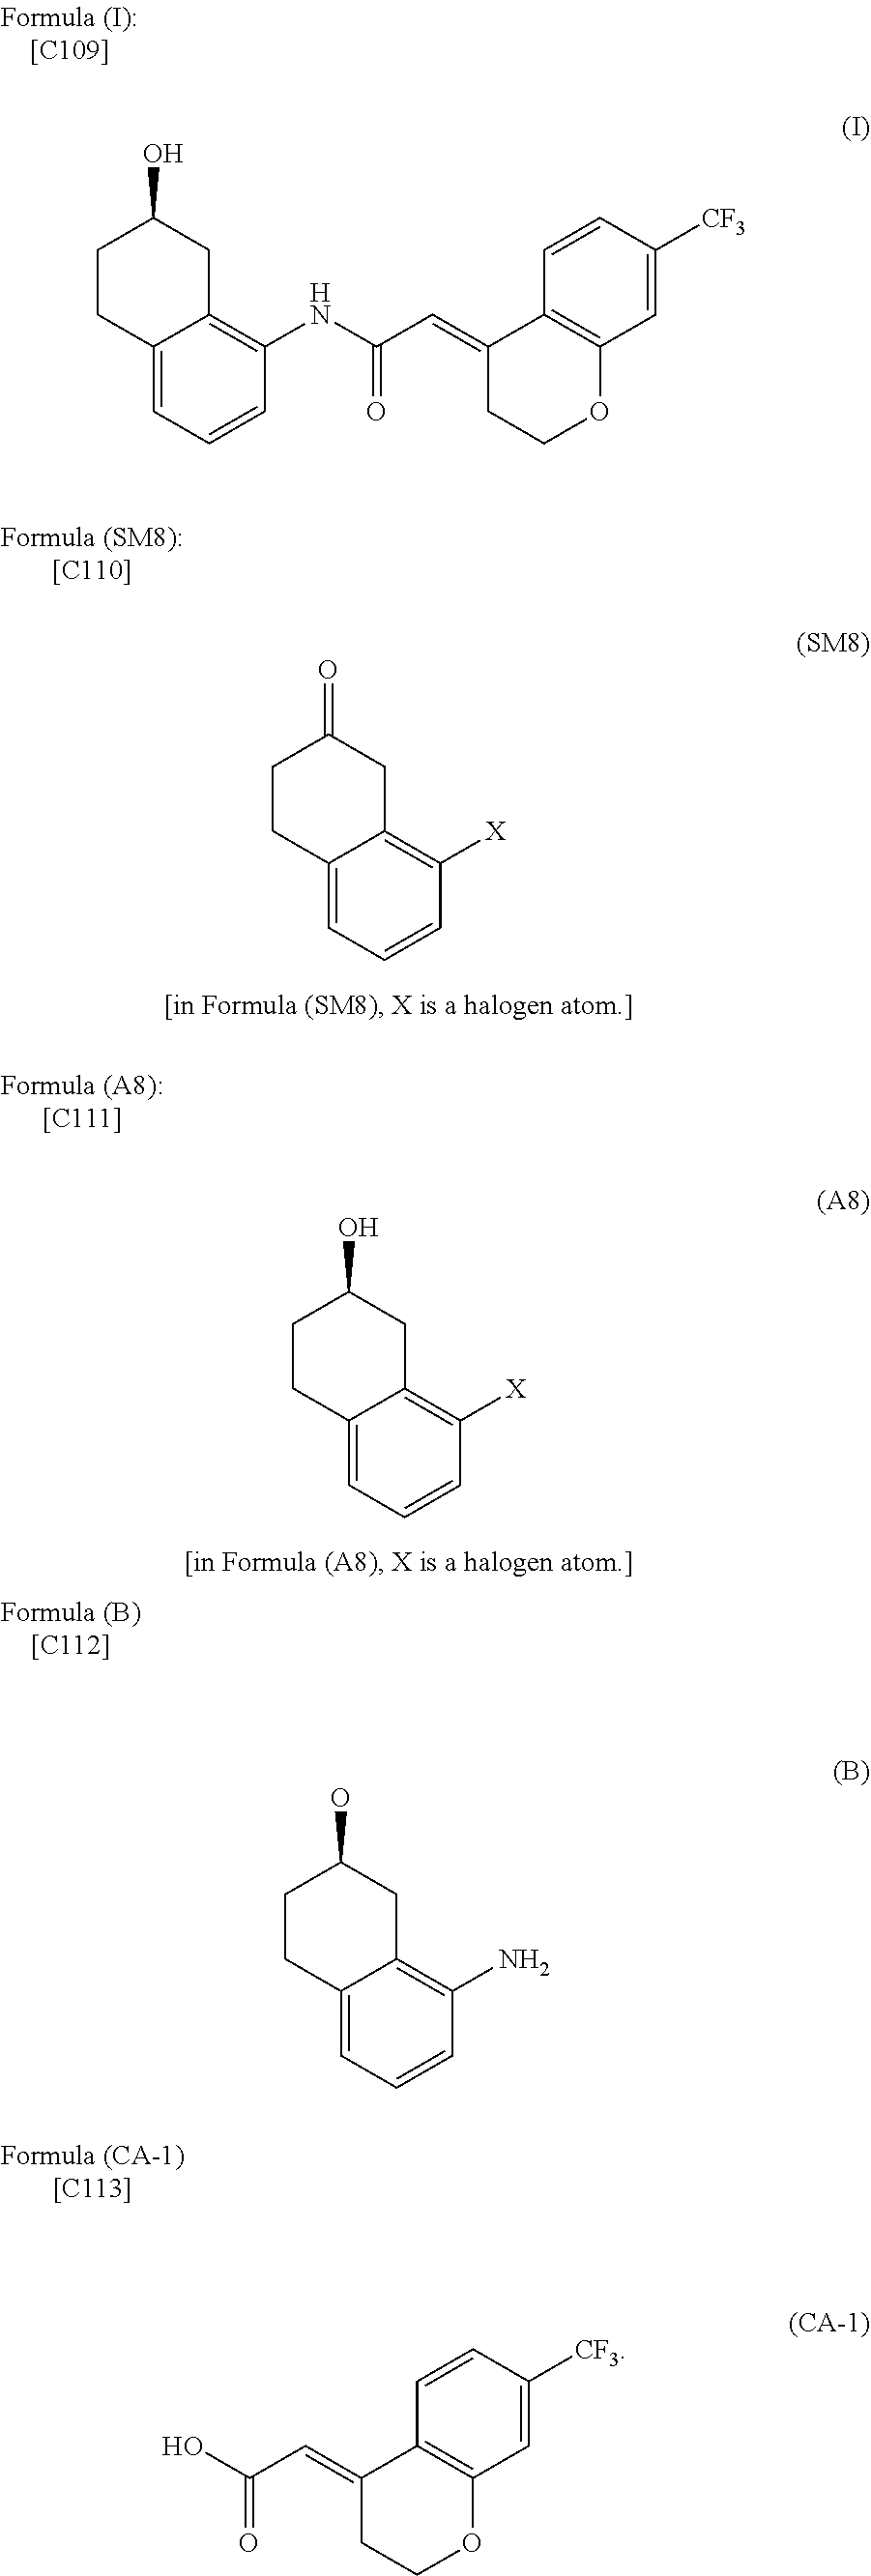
C1CC2=CC=CC([X])=C2CC1=O.C1CC2=CC=CC([X])=C2CC1O.C1CC2=CC=CC(NC(C=C3CCOC4=C3C=CC([CF3])=C4)=O)=C2CC1O.C12=CC=CC(N)=C1CC(O)CC2.C1=C([CF3])C=CC2=C1OCCC2=CC(O)=O
